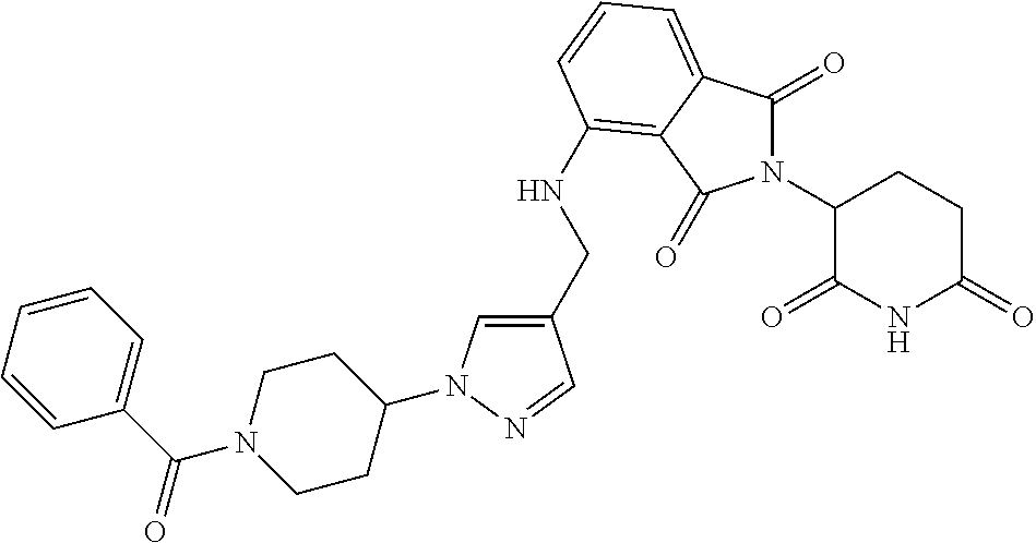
N1(C2C(=O)NC(=O)CC2)C(=O)C2=CC=CC(NCC3=CN(C4CCN(C(C5=CC=CC=C5)=O)CC4)N=C3)=C2C1=O
